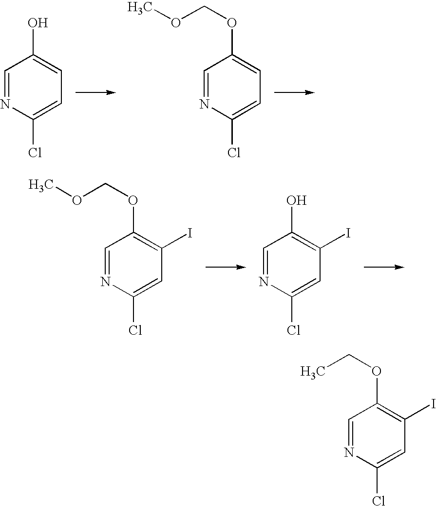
C1=NC(Cl)=CC=C1O.C1=NC(Cl)=CC=C1OCOC.C1=NC(Cl)=CC(I)=C1OCOC.C1=NC(Cl)=CC(I)=C1O.C1=NC(Cl)=CC(I)=C1OCC
